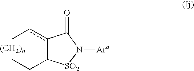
Ccc1c(CC)[SO2]N([Ara])C1=O
